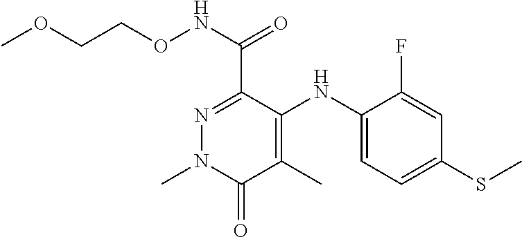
N1=C(C(NOCCOC)=O)C(NC2=CC=C(SC)C=C2F)=C(C)C(=O)N1C
